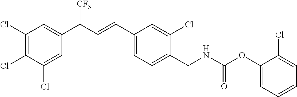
C1(Cl)=C(Cl)C(Cl)=CC(C(C=CC2=CC=C(CNC(=O)OC3=CC=CC=C3Cl)C(Cl)=C2)[CF3])=C1
